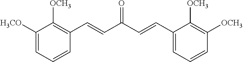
C1([OCH3])=C([OCH3])C(C=CC(=O)C=CC2=C([OCH3])C([H3CO])=CC=C2)=CC=C1
